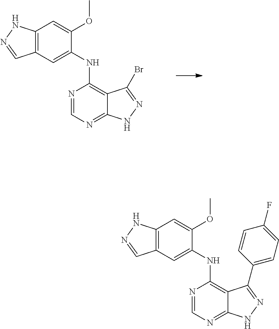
C1(NC2=C3C(=NC=N2)NN=C3Br)=CC2=C(C=C1OC)NN=C2.C1(NC2=C3C(=NC=N2)NN=C3C2=CC=C(F)C=C2)=CC2=C(C=C1OC)NN=C2
